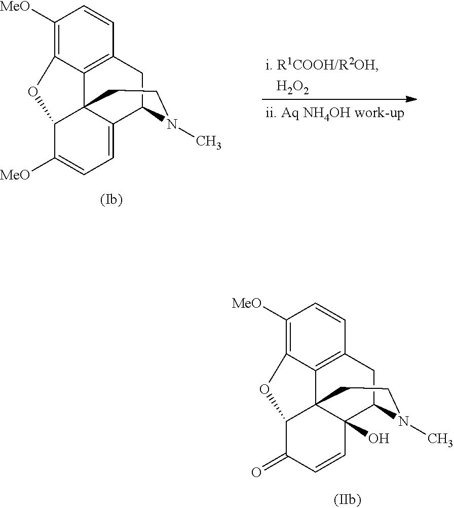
C1([MeO])=C2C3=C(C=C1)CC1C4(O)C3(C(C(=O)C=C4)O2)CCN1C.C1([MeO])=C2C3=C(C=C1)CC1C4=CC=C([MeO])C(C34CCN1C)O2
